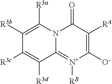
[RA]C1=C([O-])[N+]([RB])=C2N(C1=O)C([R3a])=C([R3b])C([R3c])=C2[R3d]
